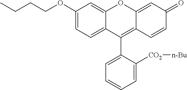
C1(OCCCC)=CC=C2C(=C1)OC1=CC(=O)C=CC1=C2C1=CC=CC=C1[CO2][n-Bu]
